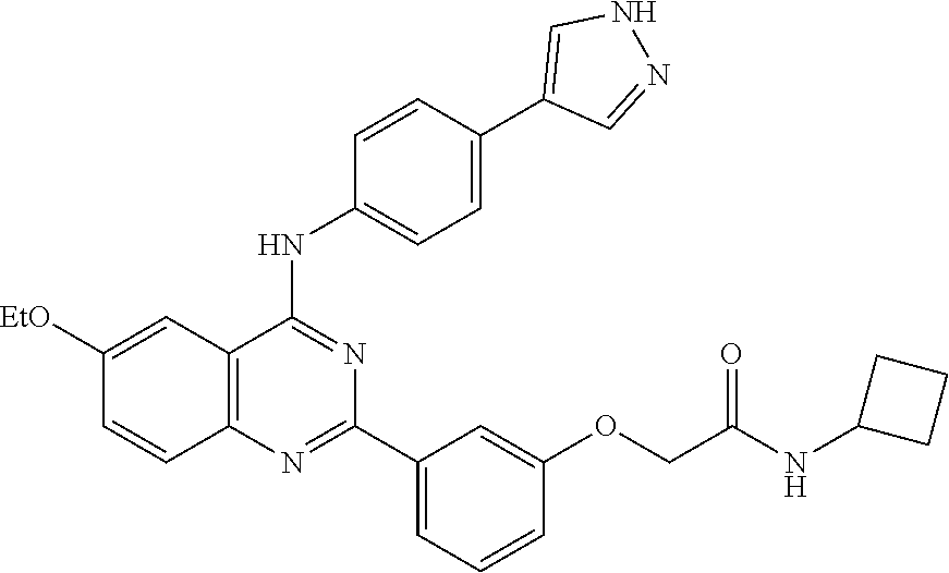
C12=C(N=C(C3=CC=CC(OCC(NC4CCC4)=O)=C3)N=C1NC1=CC=C(C3=CNN=C3)C=C1)C=CC([EtO])=C2
